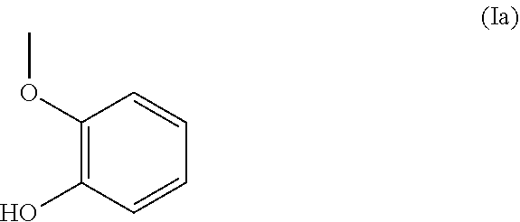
C1(OC)=C(O)C=CC=C1
